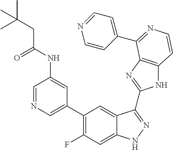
C1=C(C2=C(F)C=C3C(=C2)C(C2=NC4=C(N2)C=CN=C4C2=CC=NC=C2)=NN3)C=C(NC(CC(C)(C)C)=O)C=N1
